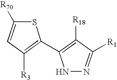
N1N=C([R1])C([R18])=C1C1=C([R3])C=C([R70])S1
